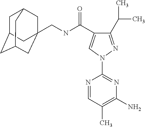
C1C2CC3CC(CNC(C4=CN(C5=NC(N)=C(C)C=N5)N=C4C(C)C)=O)(CC1C3)C2
